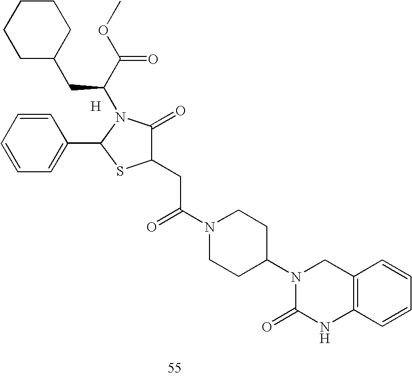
C1(CC(N2CCC(N3C(=O)NC4=C(C3)C=CC=C4)CC2)=O)C(=O)N(C(C(OC)=O)CC2CCCCC2)C(C2=CC=CC=C2)S1.[H]
